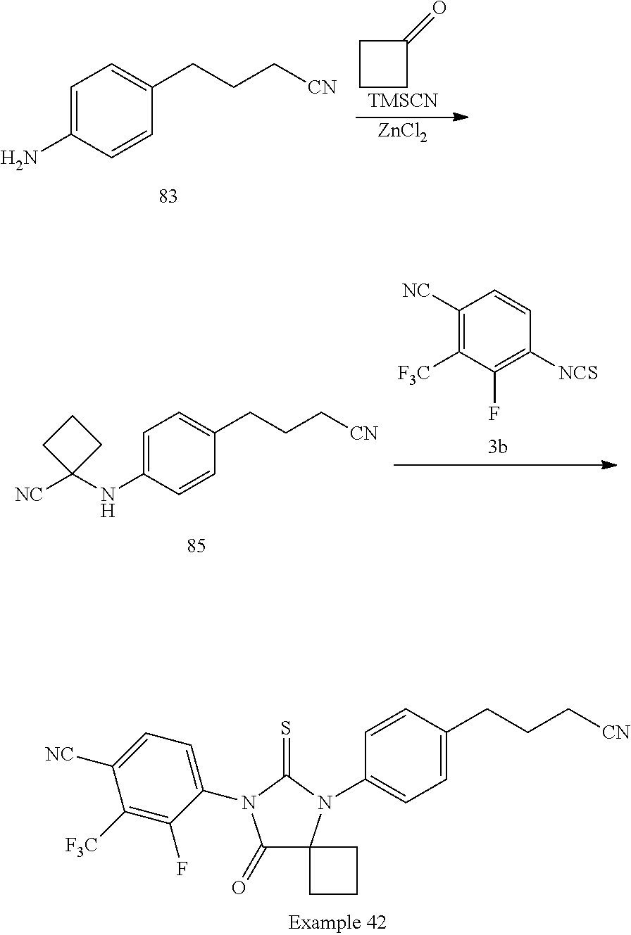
C1(N2C(=O)C3(N(C4=CC=C(CCC[CN])C=C4)C2=S)CCC3)=CC=C([NC])C([F3C])=C1F.[ZnCl2].C1CC(=O)C1.[TMSCN].C1=C(N)C=CC(CCC[CN])=C1.C1([NC])=C([F3C])C(F)=C([NCS])C=C1.C1=C(NC2([NC])CCC2)C=CC(CCC[CN])=C1
